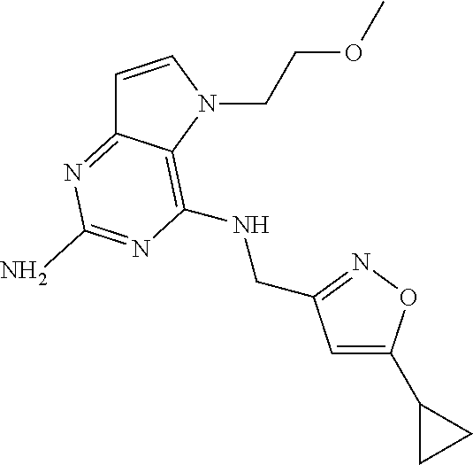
C1=CN(CCOC)C2=C(NCC3=NOC(C4CC4)=C3)N=C(N)N=C12
